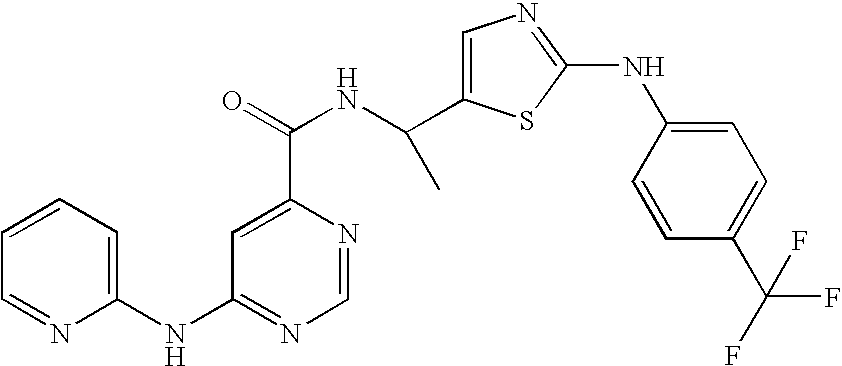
N(C1=NC=NC(C(=O)NC(C2=CN=C(NC3=CC=C(C(F)(F)F)C=C3)S2)C)=C1)C1=CC=CC=N1
